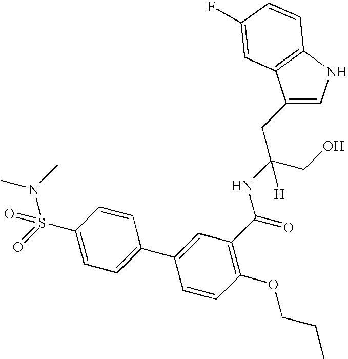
C1=C(CC(CO)(NC(C2=C(OCCC)C=CC(C3=CC=C(S(N(C)C)(=O)=O)C=C3)=C2)=O)[H])C2=C(N1)C=CC(F)=C2
